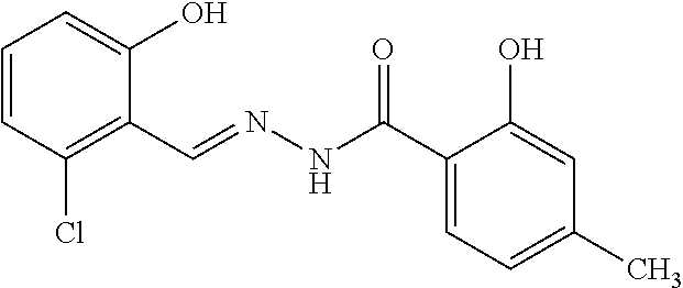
C1=CC(Cl)=C(C=NNC(=O)C2=CC=C(C)C=C2O)C(O)=C1
